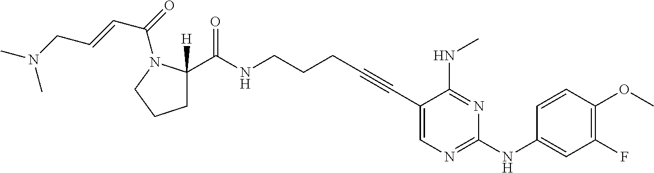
C(NCCCC#CC1=CN=C(NC2=CC(F)=C(OC)C=C2)N=C1NC)(=O)C1([H])CCCN1C(=O)C=CCN(C)C
